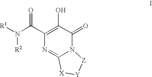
C1(C(N([R1])[R2])=O)=C(O)C(=O)N2C(=N1)[X][Y][Z]2
